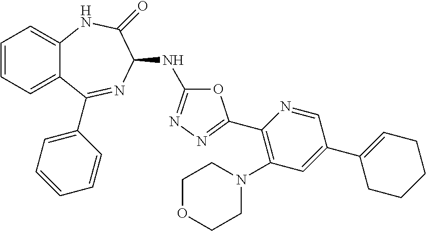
C1=CC=C2C(=C1)NC(=O)C(NC1=NN=C(C3=C(N4CCOCC4)C=C(C4=CCCCC4)C=N3)O1)N=C2C1=CC=CC=C1
